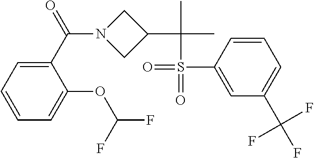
C1(C(=O)N2CC(C(C)(C)S(=O)(C3=CC(C(F)(F)F)=CC=C3)=O)C2)=CC=CC=C1OC(F)F
